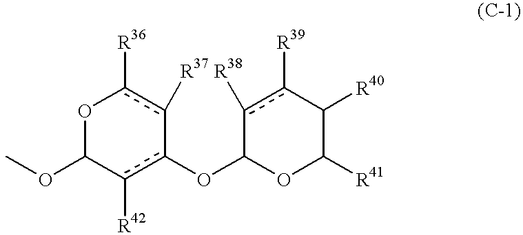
O1C(OC)c([R42])c(OC2OC([R41])C([R40])c([R39])c2[R38])-c([R37])c1[R36]
